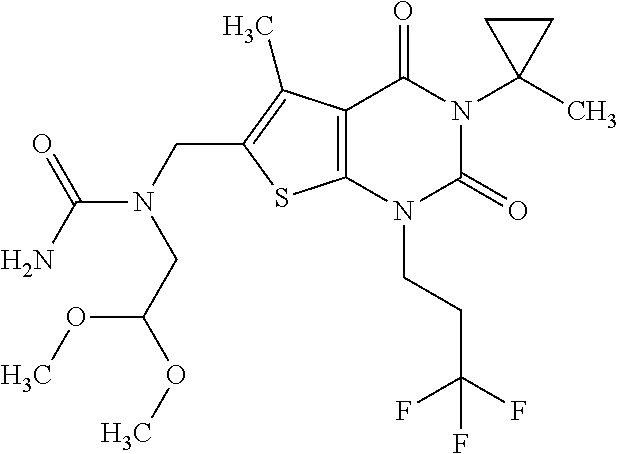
C12=C(N(CCC(F)(F)F)C(=O)N(C3(C)CC3)C1=O)SC(CN(C(N)=O)CC(OC)OC)=C2C
